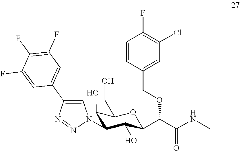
C1(O)C(CO)OC(C(C(NC)=O)OCC2=CC(Cl)=C(F)C=C2)C(O)C1N1C=C(C2=CC(F)=C(F)C(F)=C2)N=N1
